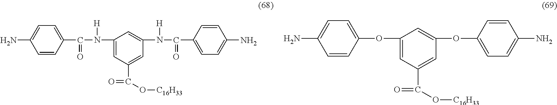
C1=C(N)C=CC(C(N(C2=CC(C(=O)O[C16H33])=CC(N(C(C3=CC=C(N)C=C3)=O)[H])=C2)[H])=O)=C1.C1=C(N)C=CC(OC2=CC(C(O[C16H33])=O)=CC(OC3=CC=C(N)C=C3)=C2)=C1
